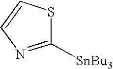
C1([SnBu3])=NC=CS1
